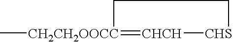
C[CH2CH2OOCC]1=[CHCH][CHS]CC1
